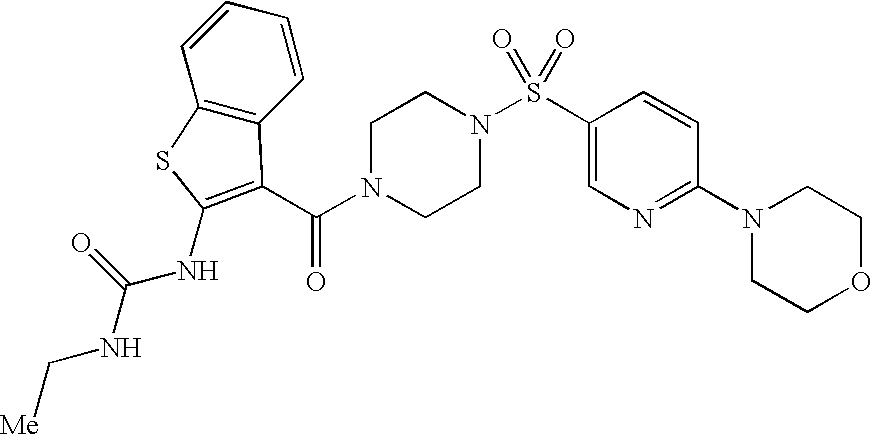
C1(S(N2CCN(C(=O)C3=C(NC(NC[Me])=O)SC4=C3C=CC=C4)CC2)(=O)=O)=CN=C(N2CCOCC2)C=C1
